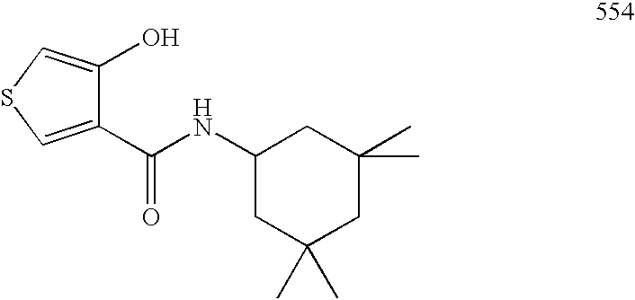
C1(C(NC2CC(C)(C)CC(C)(C)C2)=O)=CSC=C1O
